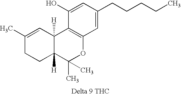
C1(C)=CC2([H])C([H])(CC1)C(C)(C)OC1=C2C(O)=CC(CCCCC)=C1
